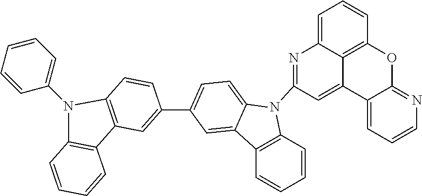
C12=C(C=CC=C1)N(C1=NC3=CC=CC4=C3C(=C1)C1=CC=CN=C1O4)C1=CC=C(C3=CC4=C(C=C3)N(C3=CC=CC=C3)C3=C4C=CC=C3)C=C21
